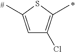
C1=C(C)SC(C)=C1Cl
